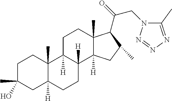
C1C(C)(O)CC2([H])C(C)(C1)C1([H])C([H])(CC2)C2([H])C(C)(CC1)C(C(=O)CN1C(C)=NN=N1)C(C)C2
